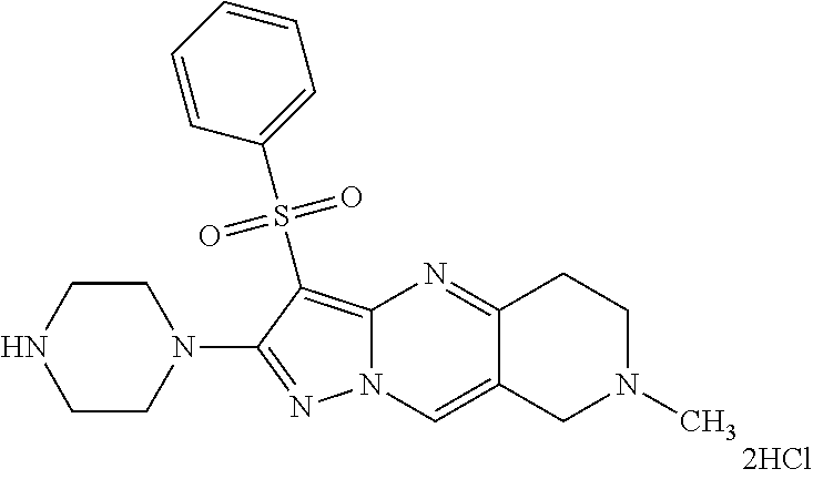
N1=C(N2CCNCC2)C(S(C2=CC=CC=C2)(=O)=O)=C2N1C=C1C(=N2)CCN(C)C1
